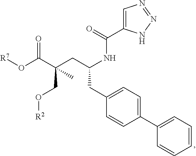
[R7]OC(C(CC(NC(C1=CN=NN1)=O)CC1=CC=C(C2=CC=CC=C2)C=C1)(CO[R2])C)=O
